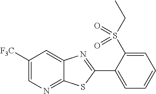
C1([F3C])=CN=C2C(=C1)N=C(C1=CC=CC=C1S(CC)(=O)=O)S2
